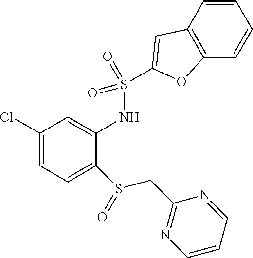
C1(Cl)=CC=C(S(CC2=NC=CC=N2)=O)C(NS(=O)(=O)C2=CC3=C(C=CC=C3)O2)=C1
